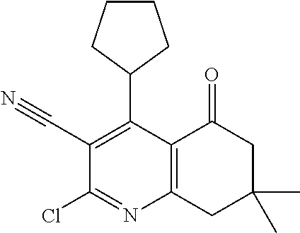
C1CCC(C2=C(C#N)C(Cl)=NC3=C2C(=O)CC(C)(C)C3)C1
